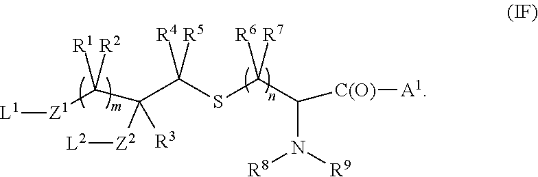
[L1][Z1]C([R1])([R2])C([R3])([Z2][L2])C([R4])([R5])SC(C(N([R9])[R8])[C(O)][A1])([R6])[R7]
